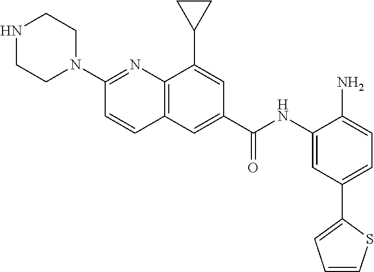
C1N(C2=NC3=C(C=C2)C=C(C(NC2=CC(C4=CC=CS4)=CC=C2N)=O)C=C3C2CC2)CCNC1
